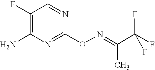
NC1=C(F)C=NC(ON=C(C(F)(F)F)C)=N1
